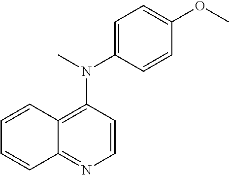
C12=NC=CC(N(C)C3=CC=C(OC)C=C3)=C1C=CC=C2
